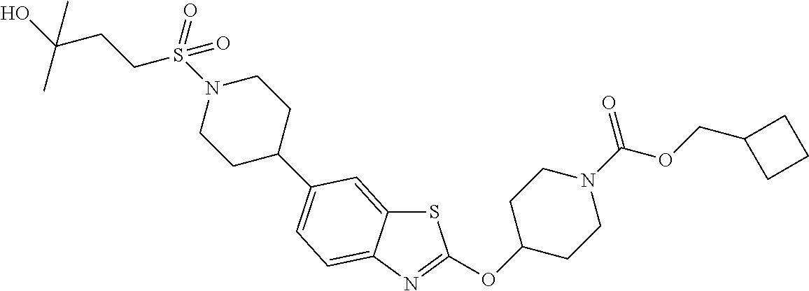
S1C2=CC(C3CCN(S(CCC(O)(C)C)(=O)=O)CC3)=CC=C2N=C1OC1CCN(C(OCC2CCC2)=O)CC1
